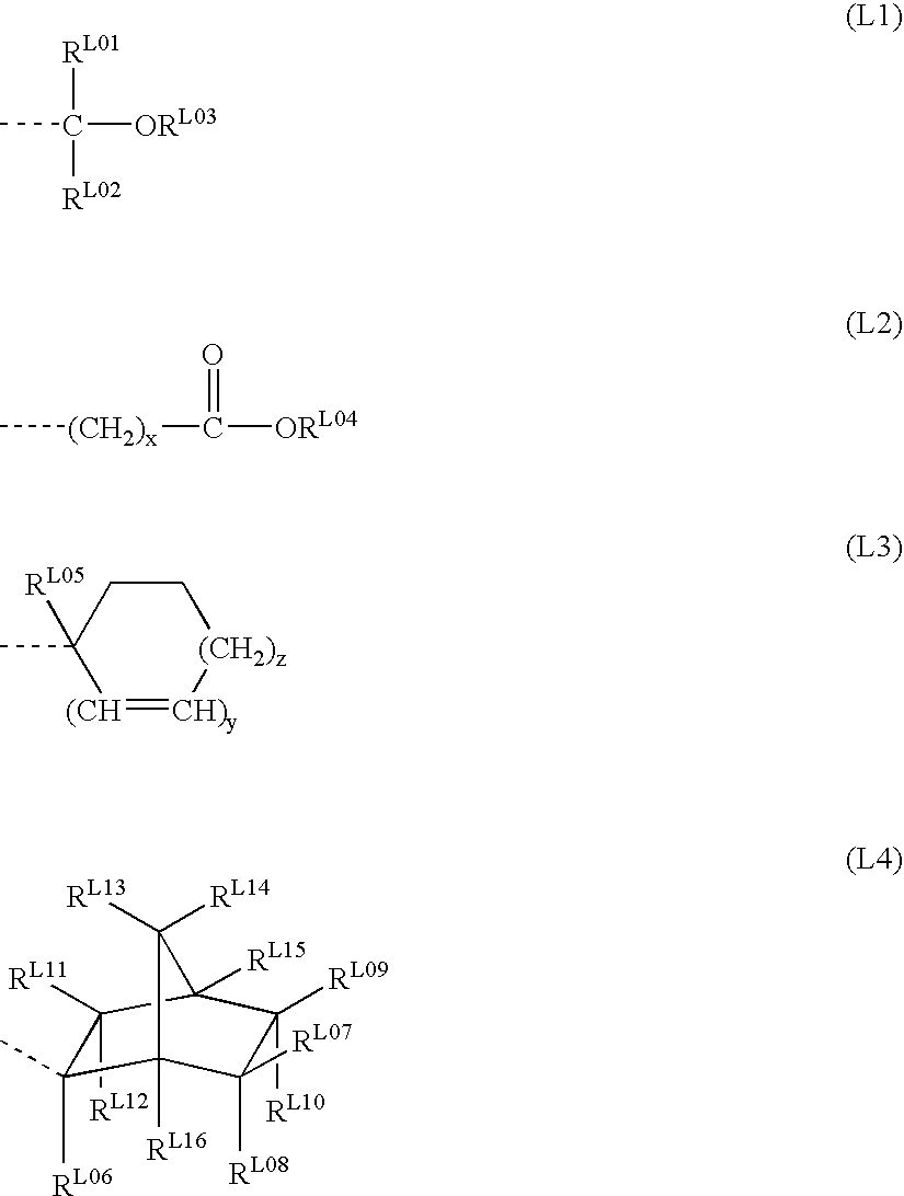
CC([RL01])([ORL03])[RL02].C[(CH2)x]C(=O)[ORL04].CC1([RL05])[(CH]=[CH)y][(CH2)z]CC1.C1([RL11])([RL12])C([RL06])(C)C2([RL16])C([RL07])([RL08])C([RL09])([RL10])C1([RL15])C2([RL14])[RL13]
